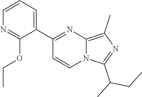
C1(C(C)CC)=NC(C)=C2N=C(C3=CC=CN=C3OCC)C=CN12
